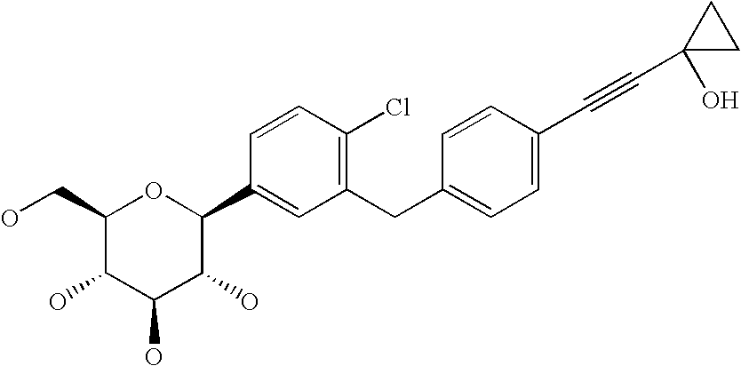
C1(CO)C(O)C(O)C(O)C(C2=CC(CC3=CC=C(C#CC4(O)CC4)C=C3)=C(Cl)C=C2)O1
